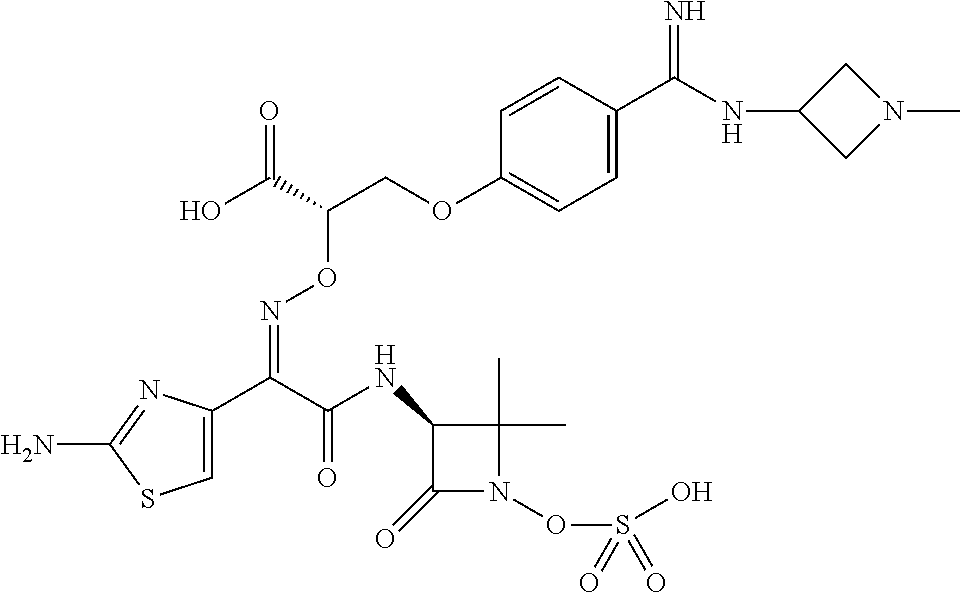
C1=C(C(C(NC2C(=O)N(OS(O)(=O)=O)C2(C)C)=O)=NOC(COC2=CC=C(C(NC3CN(C)C3)=N)C=C2)C(O)=O)N=C(N)S1
